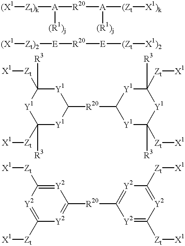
[(X1][Zt)k][A]([(R1)j])[R20][A]([(R1)j])[(Zt][X1)k].[(X1][Zt)2][E][R20][E][(Zt][X1)2].[Y1]1C([R3])([Zt][X1])[Y1]C([R20]C2[Y1]C([R3])([Zt][X1])[Y1]C([R3])([Zt][X1])[Y1]2)[Y1]C1([R3])[Zt][X1].[Y2]1=C([Zt][X1])[Y2]=C([R20]C2=[Y2]C([Zt][X1])=[Y2]C([Zt][X1])=[Y2]2)[Y2]=C1[Zt][X1]
